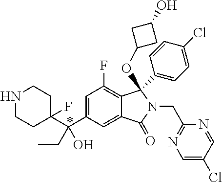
C1(C(C2=CC(F)=C3C(=C2)C(=O)N(CC2=NC=C(Cl)C=N2)C3(OC2CC(O)C2)C2=CC=C(Cl)C=C2)(CC)O)(F)CCNCC1
